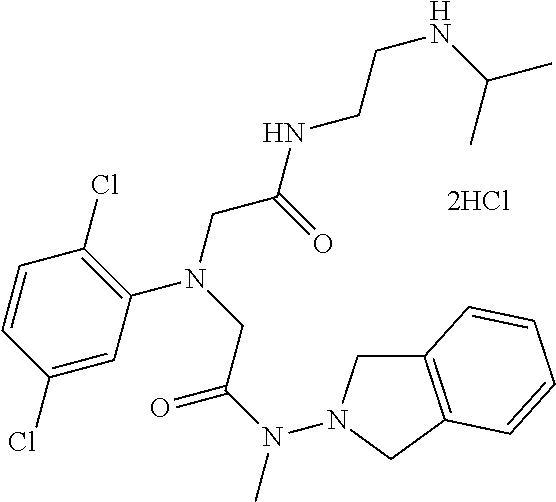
C12=C(CN(N(C(CN(CC(=O)NCCNC(C)C)C3=C(Cl)C=CC(Cl)=C3)=O)C)C1)C=CC=C2
